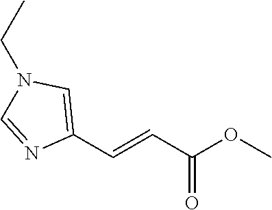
C1(C=CC(=O)OC)=CN(CC)C=N1
